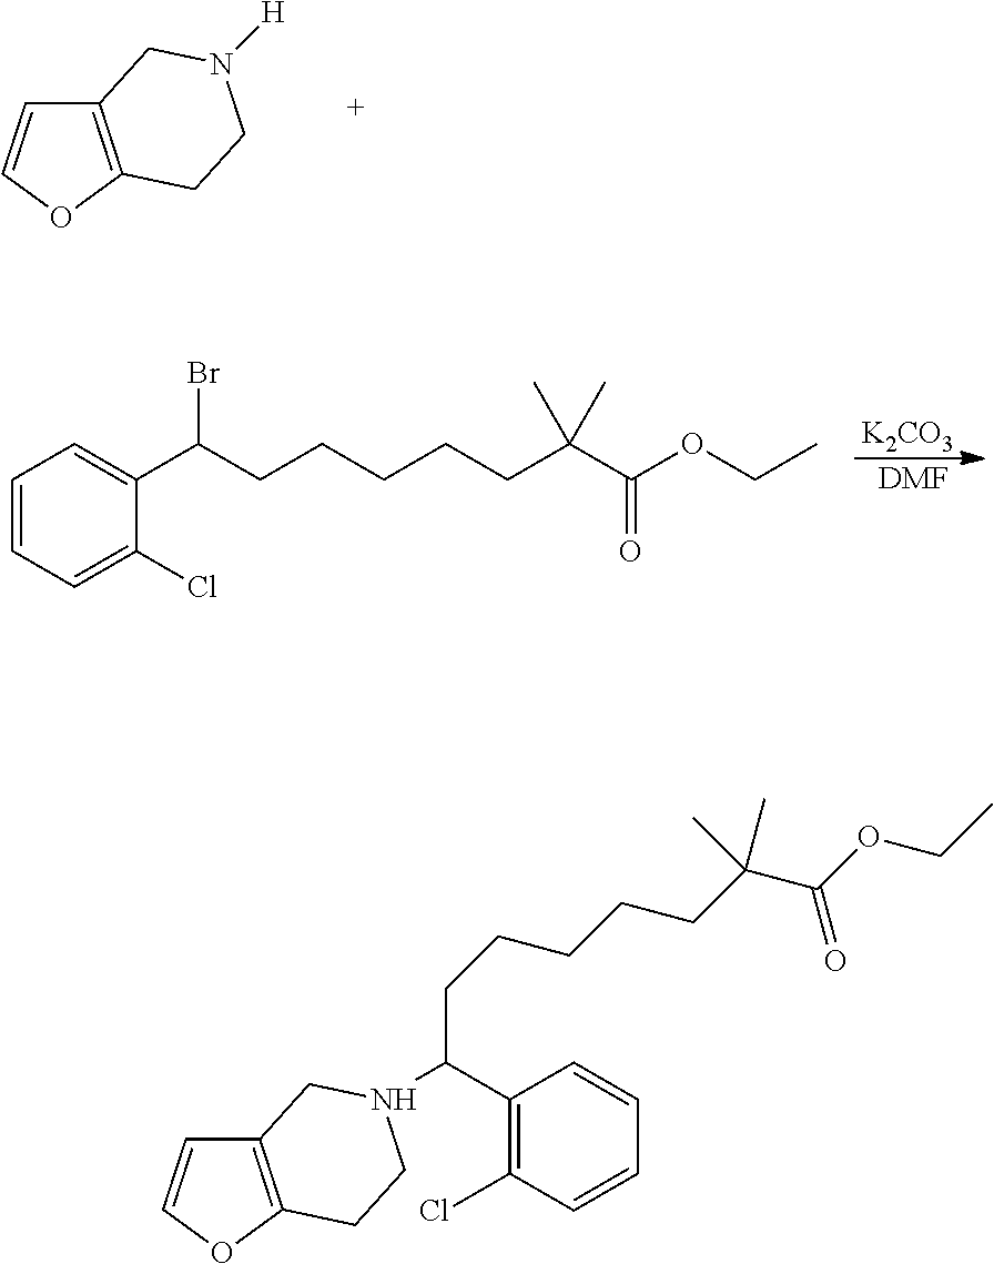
C12=C(OC=C1)CCN([H])C2.[K2CO3].[DMF].C1=CC=C(Cl)C(C(CCCCCC(C(OCC)=O)(C)C)Br)=C1.C12=C(OC=C1)CCN(C(C1=C(Cl)C=CC=C1)CCCCCC(C(OCC)=O)(C)C)C2
